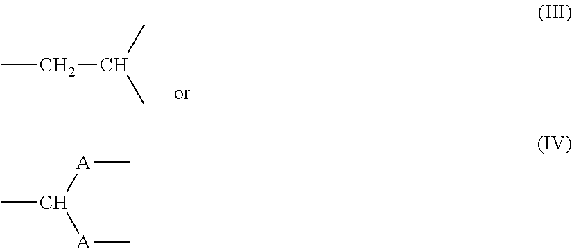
CCC(C)C.CC([A]C)[A]C
